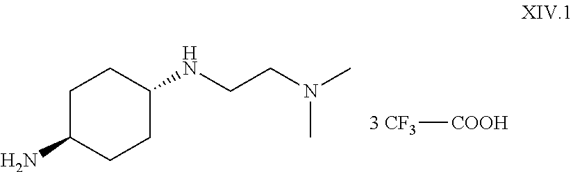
C1C(N)CCC(NCCN(C)C)C1.[3 CF3][COOH]
